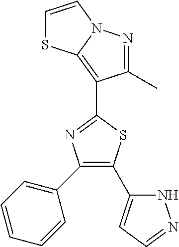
C1=NNC(C2=C(C3=CC=CC=C3)N=C(C3=C4SC=CN4N=C3C)S2)=C1
